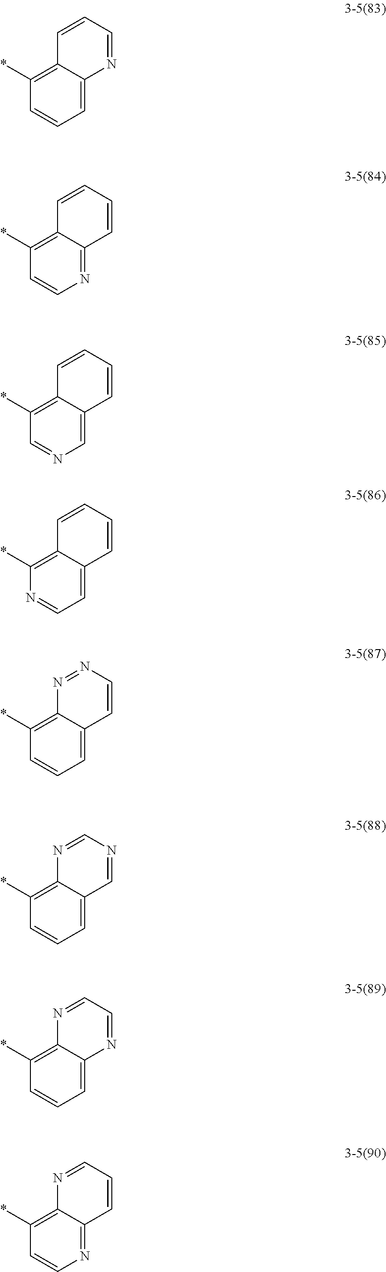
C1=CC=C2C(=C1*)C=CC=N2.C1=CN=C2C(=C1*)C=CC=C2.C1=NC=C2C(=C1*)C=CC=C2.N1=CC=C2C(=C1*)C=CC=C2.C1=CC=C2C(=C1*)N=NC=C2.C1=CC=C2C(=C1*)N=CC=N2.C1=CN=C2C(=C1*)N=CC=C2.C1=CC=C2C(=C1*)N=CN=C2
